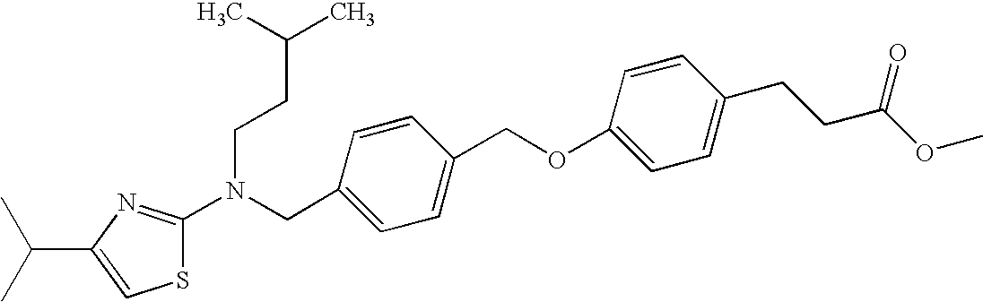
CC(C)C1=CSC(N(CC2=CC=C(COC3=CC=C(CCC(OC)=O)C=C3)C=C2)CCC(C)C)=N1
